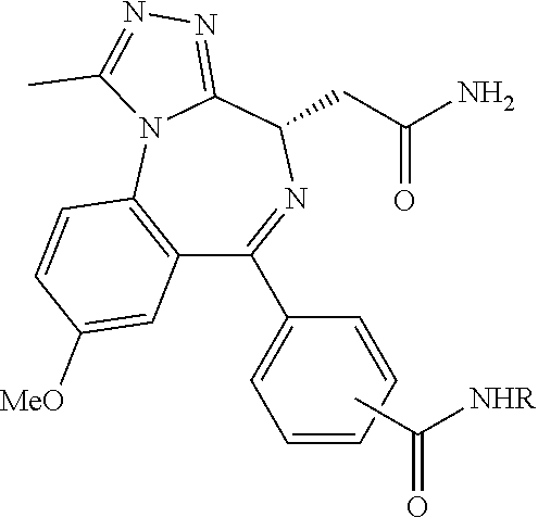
CC(=O)[NHR].NC(CC1N=C(C2=CC=CC=C2)C2=C(N3C1=NN=C3C)C=CC([MeO])=C2)=O
